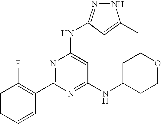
C1=CC=CC(C2=NC(NC3=NNC(C)=C3)=CC(NC3CCOCC3)=N2)=C1F.[H]
